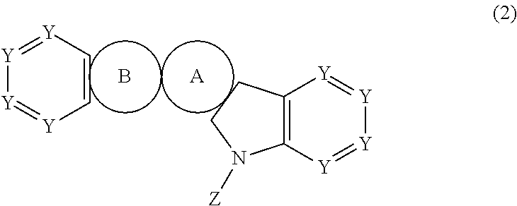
C12=C([Y]=[Y][Y]=[Y]1)N([Z])CC2.[A].B.C1=C[Y]=[Y][Y]=[Y]1
